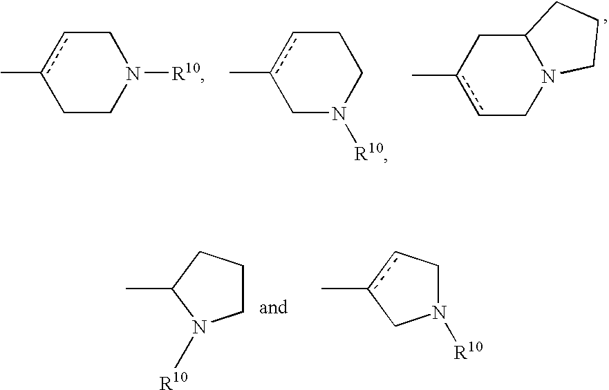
Cc1cCN2C(C1)CCC2.Cc1cCN([R10])CC1.Cc1cCCN([R10])C1.C1CCC(C)N1[R10].N1([R10])Ccc(C)C1
